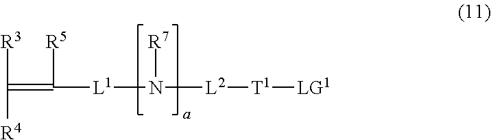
C(=C([R5])[L1]N([L2][T1][LG1])[R7])([R3])[R4]
